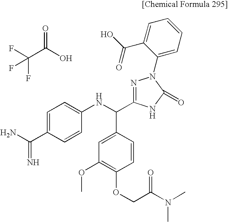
C(C(O)=O)(F)(F)F.NC(C1=CC=C(NC(C2=CC(OC)=C(OCC(N(C)C)=O)C=C2)C2=NN(C3=CC=CC=C3C(O)=O)C(=O)N2)C=C1)=N
